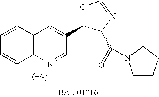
C1(C2=CC3=C(N=C2)C=CC=C3)OC=NC1C(=O)N1CCCC1
